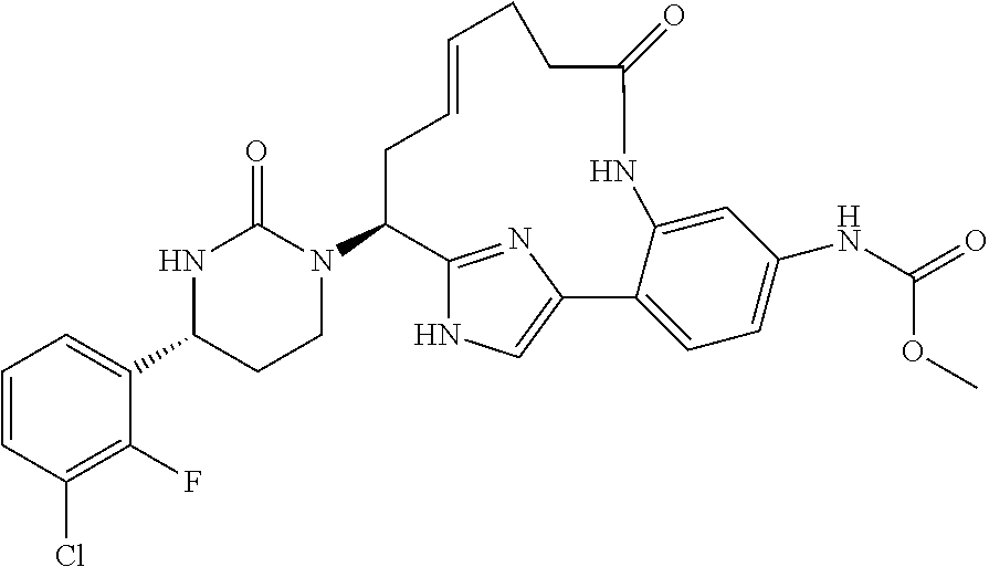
C1=CC(Cl)=C(F)C(C2CCN(C3C4=NC(=CN4)C4=CC=C(NC(=O)OC)C=C4NC(=O)CCC=CC3)C(=O)N2)=C1
